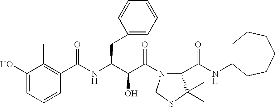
C1(O)=CC=CC(C(NC(C(C(=O)N2C(C(=O)NC3CCCCCC3)C(C)(C)SC2)O)CC2=CC=CC=C2)=O)=C1C
